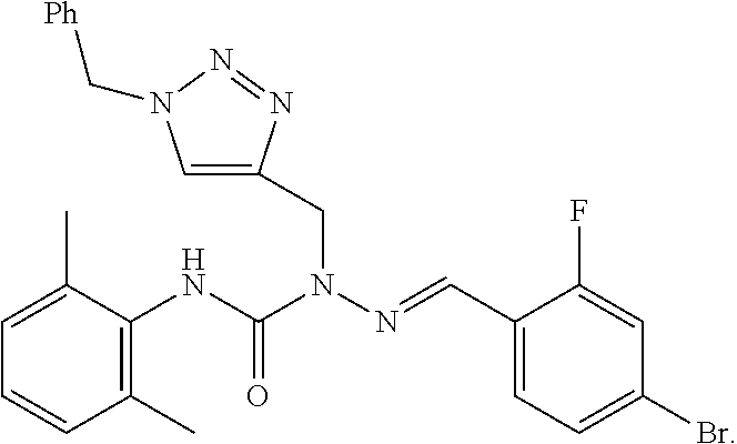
C1=C(C)C(NC(N(N=CC2=CC=C(Br)C=C2F)CC2=CN(C[Ph])N=N2)=O)=C(C)C=C1
